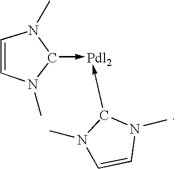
C1=CN(C)C(->[Pdl2]-C2N(C)C=CN2C)N1C
